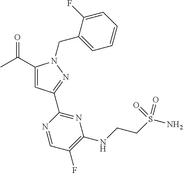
CC(=O)C1=CC(C2=NC(NCCS(=O)(N)=O)=C(F)C=N2)=NN1CC1=CC=CC=C1F
